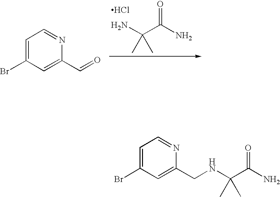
NC(C(N)=O)(C)C.Cl.C1=C(Br)C=C(C=O)N=C1.C1=C(Br)C=C(CNC(C(N)=O)(C)C)N=C1
